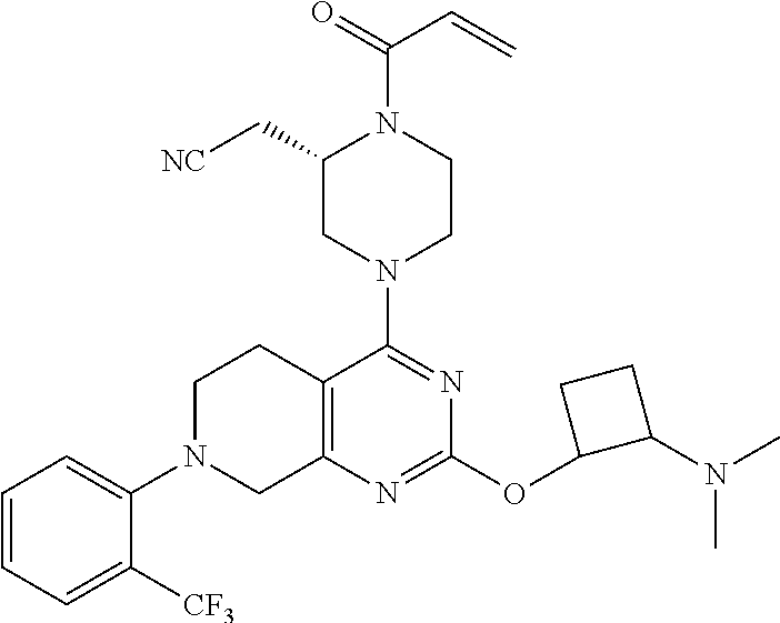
C1=CC=C([CF3])C(N2CC3=C(CC2)C(N2CCN(C(=O)C=C)C(C[NC])C2)=NC(OC2C(N(C)C)CC2)=N3)=C1
